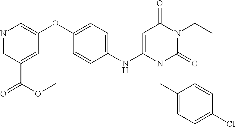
C1(NC2=CC(=O)N(CC)C(=O)N2CC2=CC=C(Cl)C=C2)=CC=C(OC2=CN=CC(C(OC)=O)=C2)C=C1
